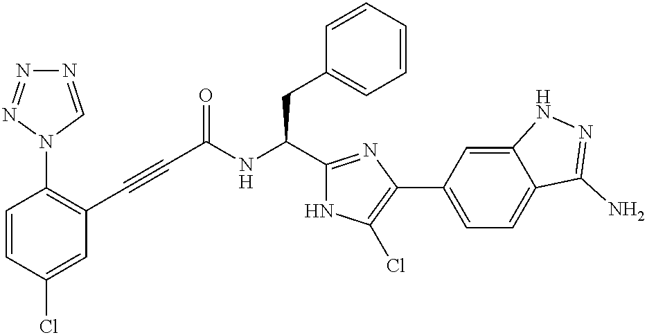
C1=CC(Cl)=CC(C#CC(NC(C2=NC(C3=CC=C4C(=C3)NN=C4N)=C(Cl)N2)CC2=CC=CC=C2)=O)=C1N1C=NN=N1
